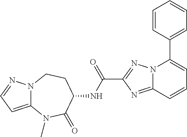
N12C(=CC=N1)N(C)C(=O)C(NC(C1=NN3C(=N1)C=CC=C3C1=CC=CC=C1)=O)CC2
